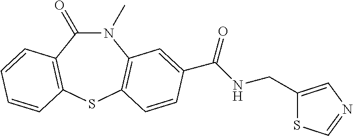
N1(C)C(=O)C2=C(SC3=C1C=C(C(NCC1=CN=CS1)=O)C=C3)C=CC=C2
